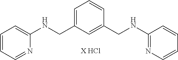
C1=C(CNC2=NC=CC=C2)C=CC=C1CNC1=CC=CC=N1.[X HCl]
